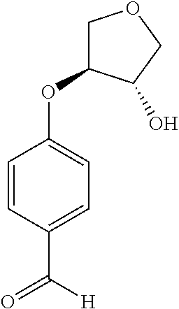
C1=CC(C([H])=O)=CC=C1OC1COCC1O
